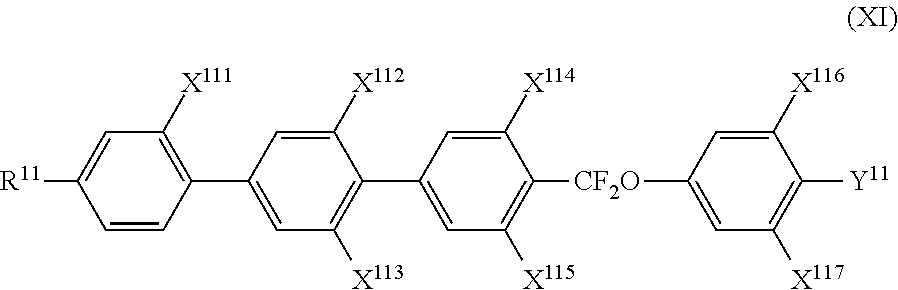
C1([X116])=CC([CF2O]C2=C([X115])C=C(C3=C([X113])C=C(C4=C([X111])C=C([R11])C=C4)C=C3[X112])C=C2[X114])=CC([X117])=C1[Y11]
